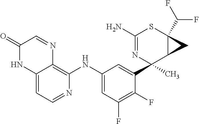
C12=CC=NC(NC3=CC(F)=C(F)C(C4(C)N=C(N)SC5(C(F)F)C4C5)=C3)=C1N=CC(=O)N2
